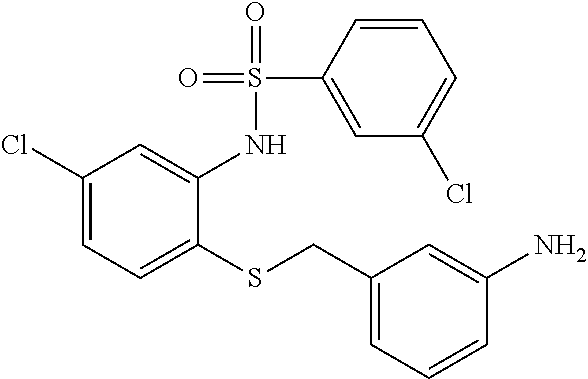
C1(Cl)=CC=C(SCC2=CC=CC(N)=C2)C(NS(C2=CC(Cl)=CC=C2)(=O)=O)=C1
